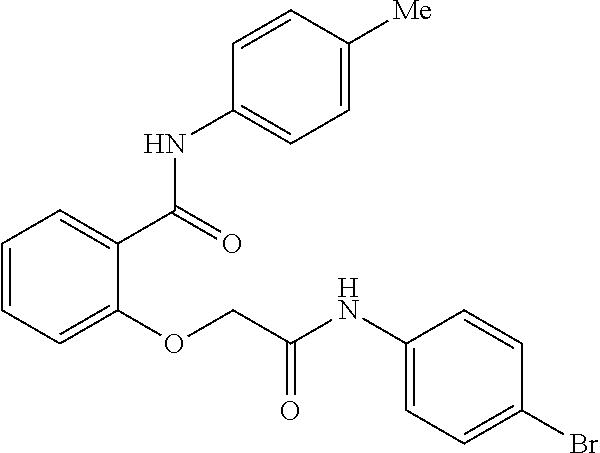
C1=CC=C(OCC(NC2=CC=C(Br)C=C2)=O)C(C(=O)NC2=CC=C([Me])C=C2)=C1
